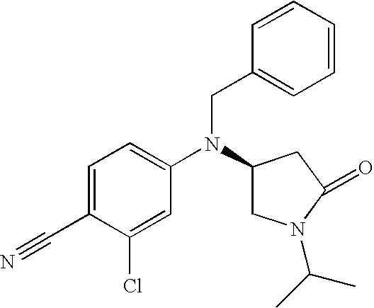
C1=C(C#N)C(Cl)=CC(N(C2CN(C(C)C)C(=O)C2)CC2=CC=CC=C2)=C1
